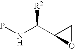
N(C(C1OC1)[R2])P
